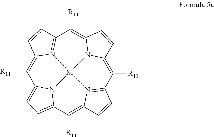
C1([R11])=C2N3=C(C=C2)C([R11])=C2N4C(=C([R11])C5=N6C(=C([R11])C7=CC=C1N7[M]346)C=C5)C=C2
